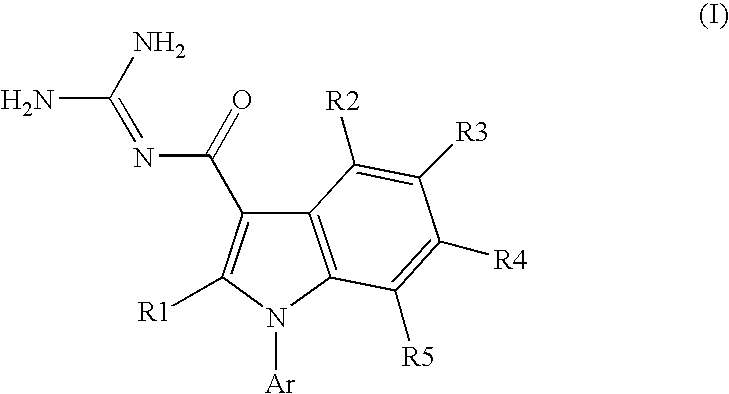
C12=C(N([Ar])C([R1])=C1C(=O)N=C(N)N)C([R5])=C([R4])C([R3])=C2[R2]
